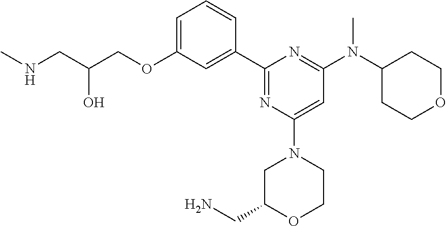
C1=C(OCC(CNC)O)C=C(C2=NC(N3CC(CN)OCC3)=CC(N(C3CCOCC3)C)=N2)C=C1
